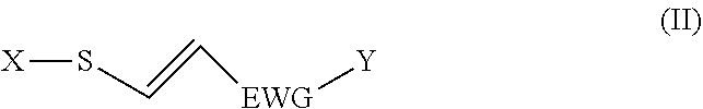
[X]SC=C[EWG][Y]
